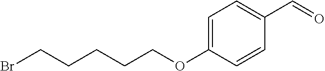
C1=C(OCCCCCBr)C=CC(C=O)=C1
